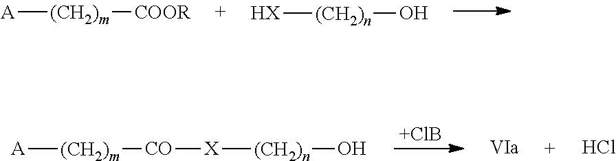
[A][(CH2)m][COOR].[HX][(CH2)n]O.[+ClB].[A][(CH2)m][CO][X][(CH2)n]O.Cl
